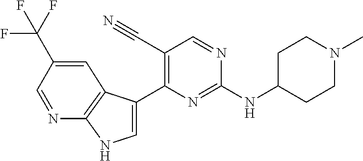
C1(NC2=NC(C3=CNC4=C3C=C(C(F)(F)F)C=N4)=C(C#N)C=N2)CCN(C)CC1
